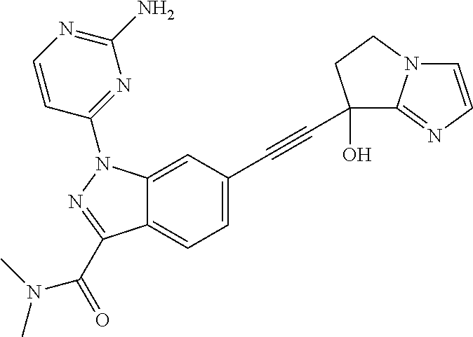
C12=CC(C#CC3(O)C4=NC=CN4CC3)=CC=C1C(C(N(C)C)=O)=NN2C1=NC(N)=NC=C1
